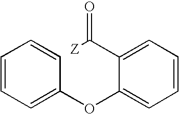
C1=CC=C(OC2=CC=CC=C2C(=O)[Z])C=C1
